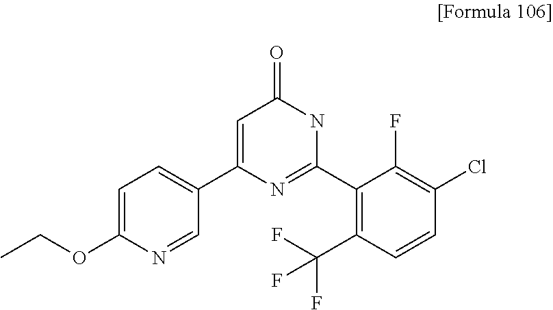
C1=C(OCC)N=CC(C2=CC(=O)NC(C3=C(C(F)(F)F)C=CC(Cl)=C3F)=N2)=C1
